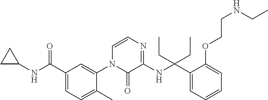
C1C(NC(C2=CC=C(C)C(N3C(=O)C(NC(C4=CC=CC=C4OCCNCC)(CC)CC)=NC=C3)=C2)=O)C1
